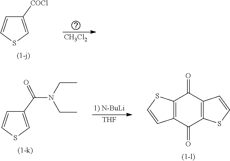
C1=CSC=C1[COCl].[CH3Cl2].C1=CSC=C1C(N(CC)CC)=O.[THF].C12=C(C(=O)C3=C(C1=O)C=CS3)C=CS2
